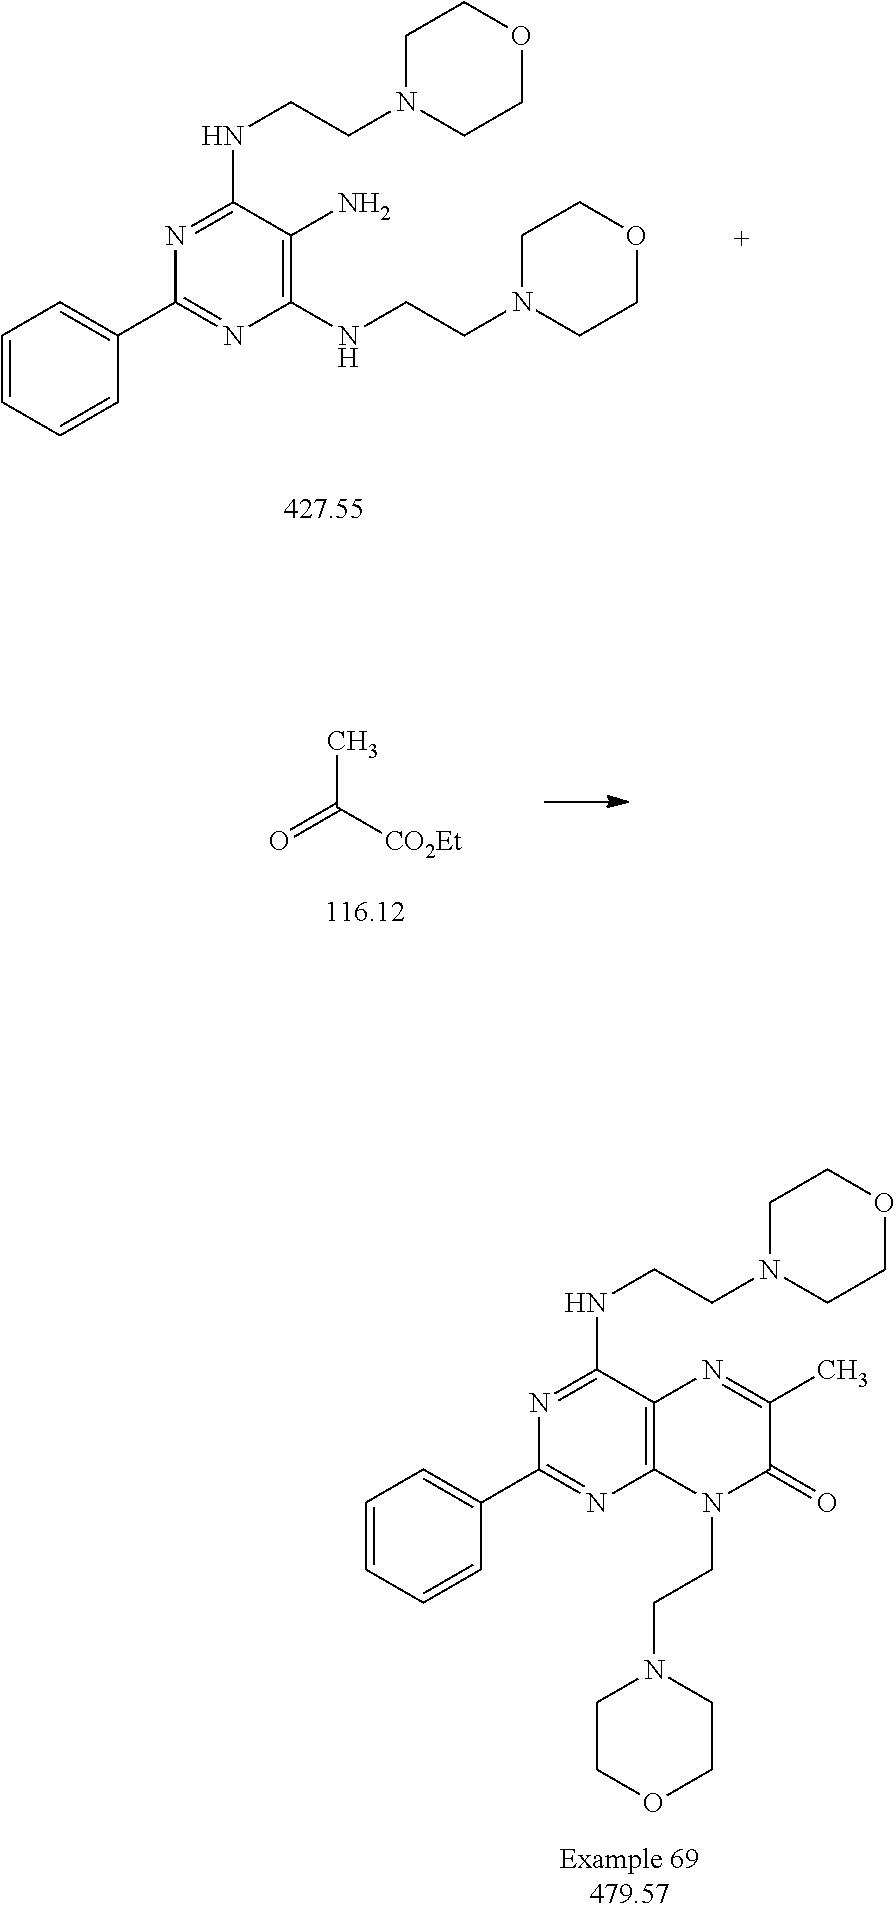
C1=CC=CC(C2=NC(NCCN3CCOCC3)=C(N)C(NCCN3CCOCC3)=N2)=C1.CC([CO2Et])=O.C1=CC=CC(C2=NC3=C(C(NCCN4CCOCC4)=N2)N=C(C)C(=O)N3CCN2CCOCC2)=C1
